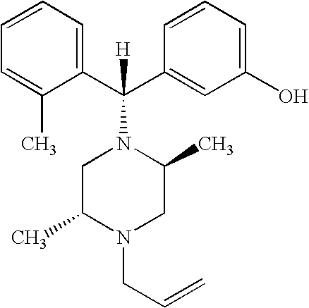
C1=CC=C(C)C(C(C2=CC(O)=CC=C2)(N2CC(C)N(CC=C)CC2C)[H])=C1
